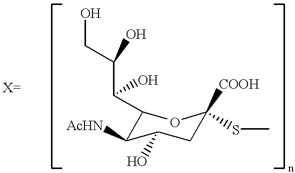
OCC(C(C1OC([COOH])(SC)CC(O)C1[AcHN])O)O
